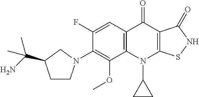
C1(F)=CC2=C(C(OC)=C1N1CCC(C(N)(C)C)C1)N(C1CC1)C1=C(C2=O)C(=O)NS1
